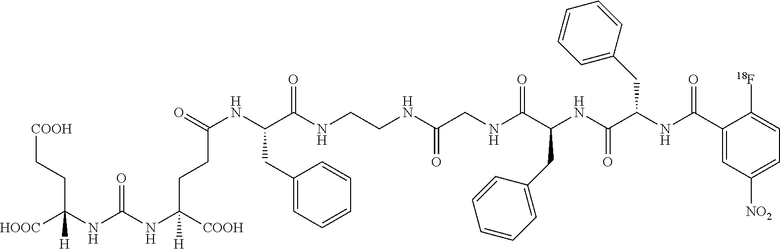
[COOH]CCC(NC(NC([COOH])(CCC(NC(C(NCCNC(CNC(C(NC(C(NC(C1=CC([NO2])=CC=C1[18F])=O)CC1=CC=CC=C1)=O)CC1=CC=CC=C1)=O)=O)=O)CC1=CC=CC=C1)=O)[H])=O)([HOOC])[H]
